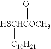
[HSCHCOCH3](=O)[C10H21]
